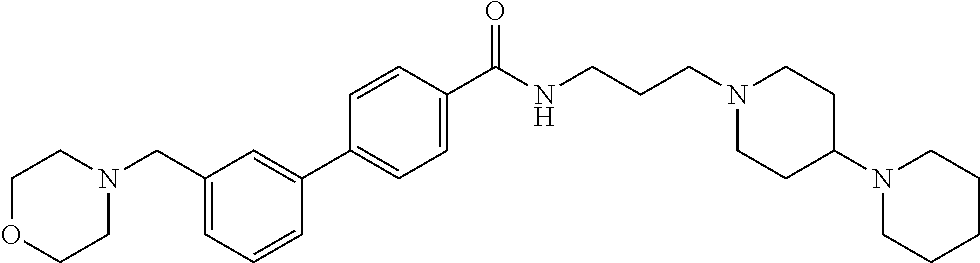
C1(C2=CC(CN3CCOCC3)=CC=C2)=CC=C(C(NCCCN2CCC(N3CCCCC3)CC2)=O)C=C1
